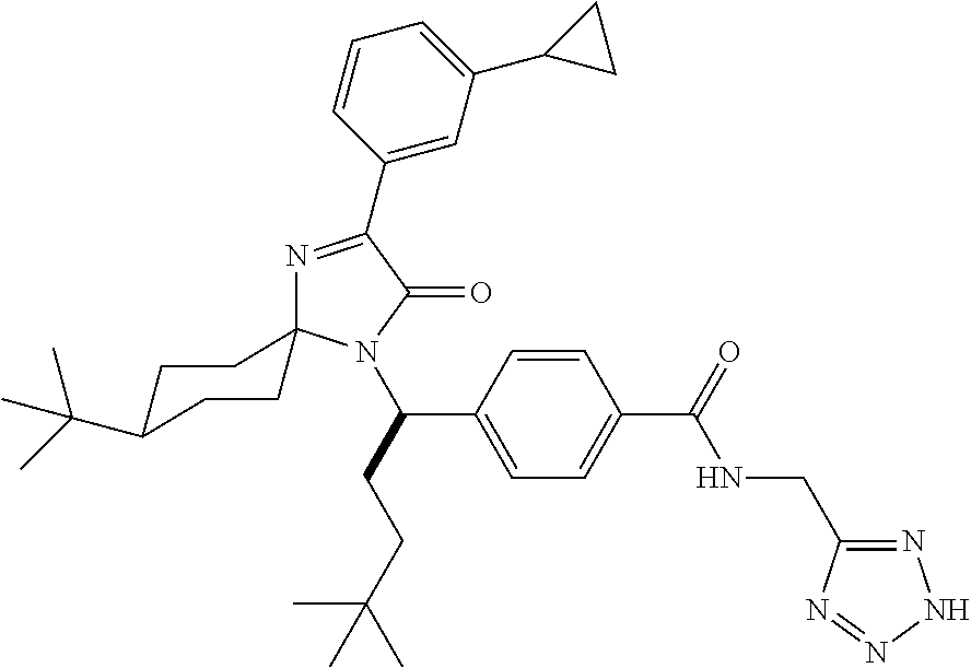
N1=C(C2=CC(C3CC3)=CC=C2)C(=O)N(C(CCC(C)(C)C)C2=CC=C(C(=O)NCC3=NNN=N3)C=C2)C12CCC(C(C)(C)C)CC2
